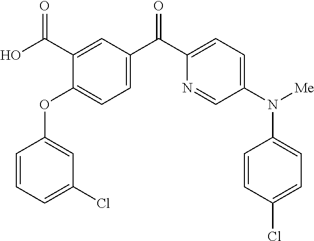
C1=CC=C(Cl)C=C1OC1=CC=C(C(C2=CC=C(N([Me])C3=CC=C(Cl)C=C3)C=N2)=O)C=C1C(O)=O
